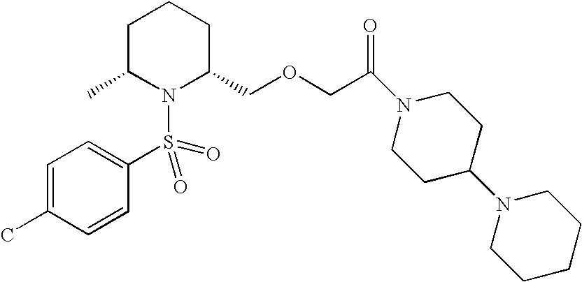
C1=CC(S(N2C(COCC(N3CCC(N4CCCCC4)CC3)=O)CCCC2C)(=O)=O)=CC=C1C
